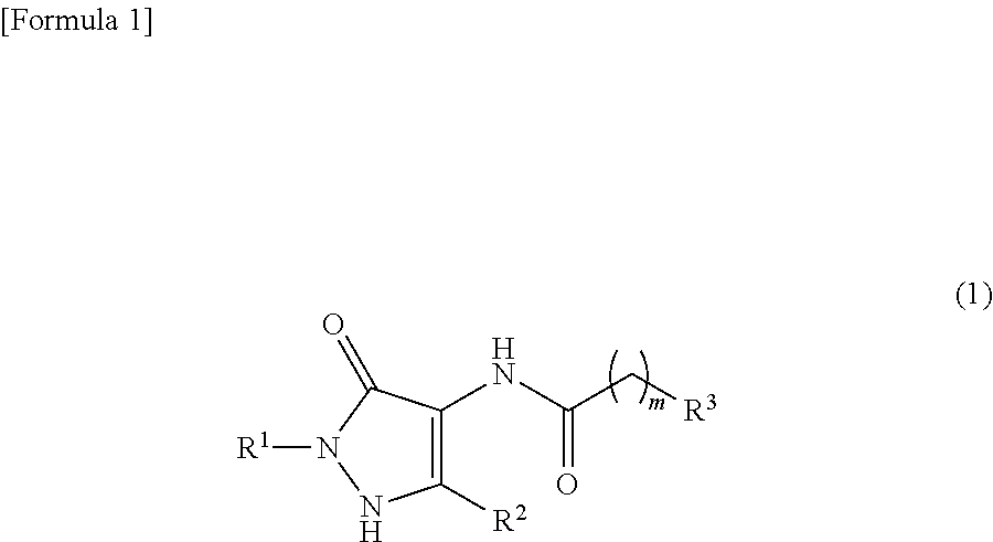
C1([R2])=C(NC(=O)C[R3])C(=O)N([R1])N1
